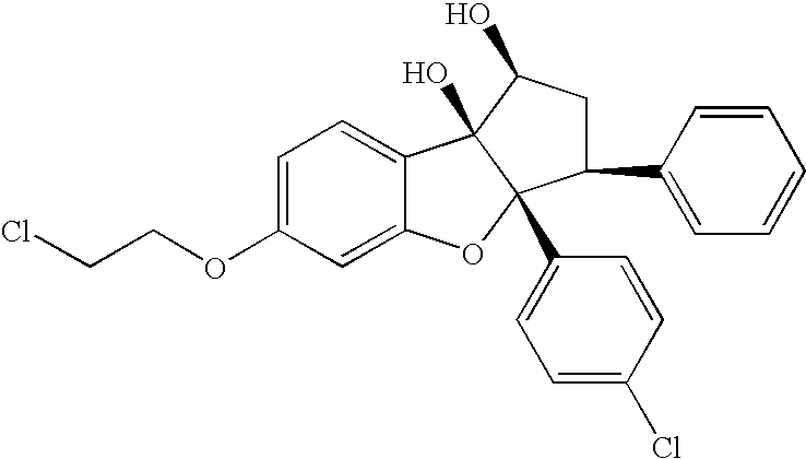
C1=C(OCCCl)C=C2C(=C1)C1(O)C(C3=CC=C(Cl)C=C3)(O2)C(C2=CC=CC=C2)CC1O
